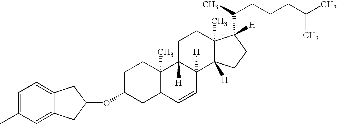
C1=C(C)C=C2C(=C1)CC(OC1CC3C(C)(CC1)C1([H])C([H])(C=C3)C3([H])C(C)(CC1)C([H])(C(C)CCCC(C)C)CC3)C2
